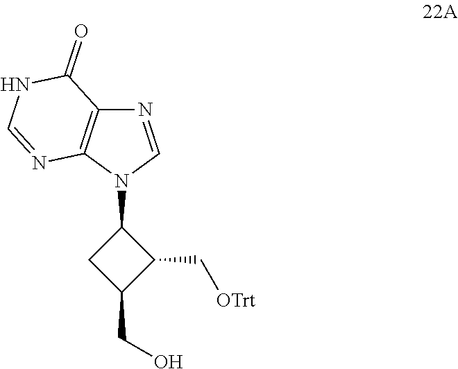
N1=CN(C2CC(CO)C2C[OTrt])C2=C1C(=O)NC=N2
